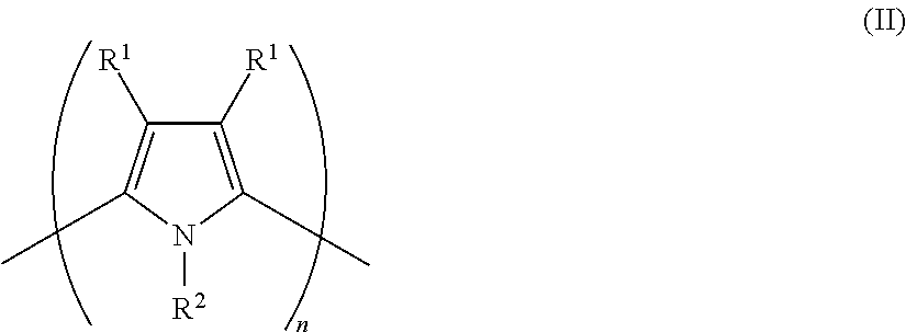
C1([R1])=C(C)N([R2])C(C)=C1[R1]
